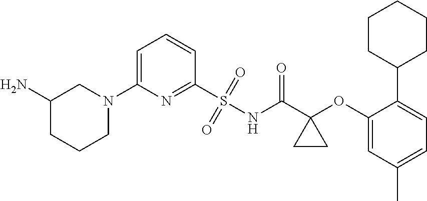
C1(N2CC(N)CCC2)=CC=CC(S(=O)(=O)NC(C2(OC3=CC(C)=CC=C3C3CCCCC3)CC2)=O)=N1
